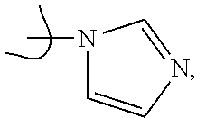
CN1C=CN=C1
